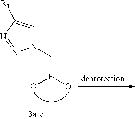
OB(O)CN1C=C([R1])N=N1
